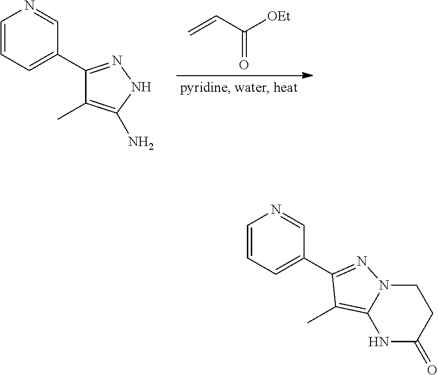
C1=CC=C(C2=NN3C(=C2C)NC(=O)CC3)C=N1.C1=CC=C(C2=NNC(N)=C2C)C=N1.C=CC([OEt])=O
